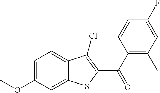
C1=C(OC)C=C2C(=C1)C(Cl)=C(C(C1=C(C)C=C(F)C=C1)=O)S2
